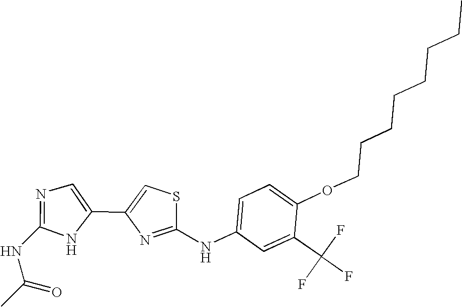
O(C1=CC=C(NC2=NC(C3=CN=C(NC(C)=O)N3)=CS2)C=C1C(F)(F)F)CCCCCCCC
